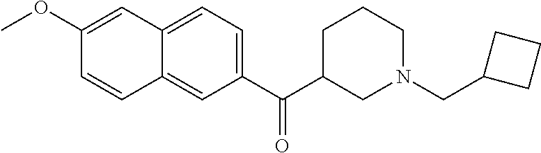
C1(OC)=CC2=CC=C(C(C3CN(CC4CCC4)CCC3)=O)C=C2C=C1
